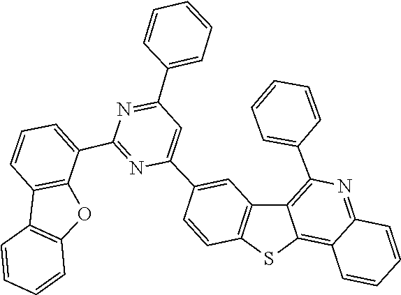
C1=CC=C(C2=NC(C3=CC=CC4=C3OC3=C4C=CC=C3)=NC(C3=CC4=C(C=C3)SC3=C5C(=NC(C6=CC=CC=C6)=C43)C=CC=C5)=C2)C=C1
